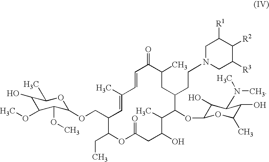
C1(O)C(OC)C(OC)C(OCC2C(CC)OC(=O)CC(O)C(C)C(OC3C(O)C(N(C)C)C(O)C(C)O3)C(CCN3CC([R3])C([R2])C([R1])C3)CC(C)C(=O)C=CC(C)=C2)OC1C
